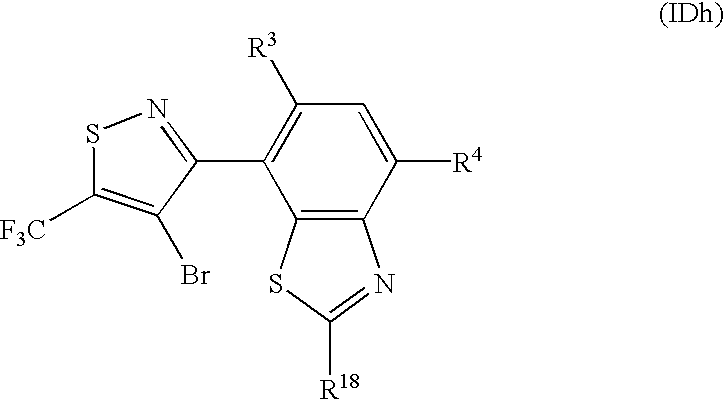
C1([R3])=C(C2=NSC([F3C])=C2Br)C2=C(C([R4])=C1)N=C([R18])S2
